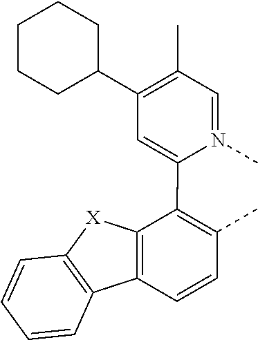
C1=N(C)C(C2=C(C)C=CC3=C2[X]C2=C3C=CC=C2)=CC(C2CCCCC2)=C1C
